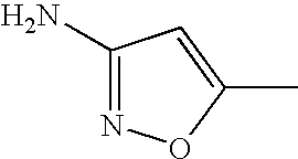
C1(N)=NOC(C)=C1
